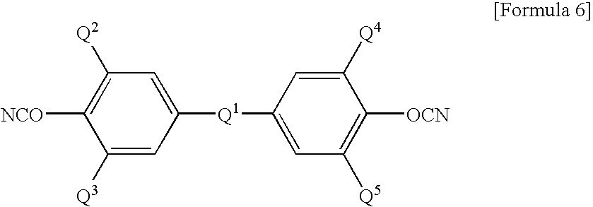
C1=C([Q1]C2=CC([Q5])=C([OCN])C([Q4])=C2)C=C([Q3])C([NCO])=C1[Q2]
